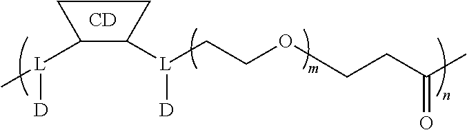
C1([L](CCOCCC(C)=O)[D])C([L](C)[D])CC1.[CD]
